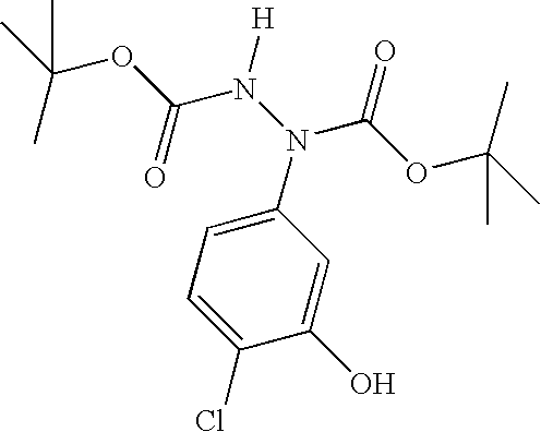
C1(N(C(OC(C)(C)C)=O)N(C(OC(C)(C)C)=O)[H])=CC=C(Cl)C(O)=C1
